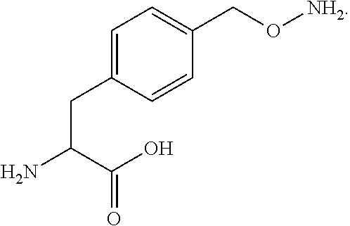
C1=C(CC(N)C(O)=O)C=CC(CO[NH2])=C1
